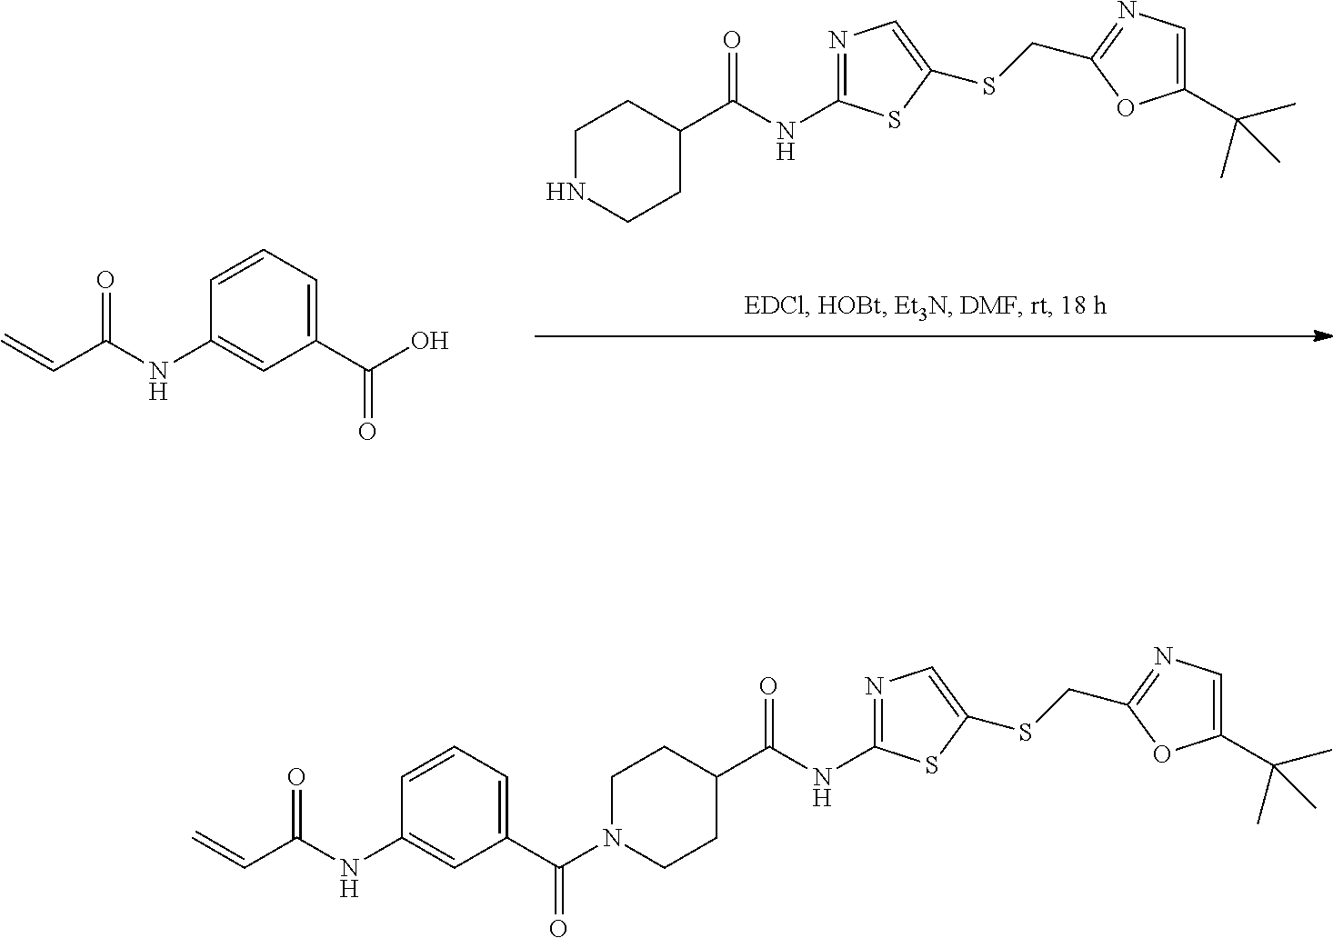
C1=CC=C(C(N2CCC(C(NC3=NC=C(SCC4=NC=C(C(C)(C)C)O4)S3)=O)CC2)=O)C=C1NC(=O)C=C.C1NCCC(C(NC2=NC=C(SCC3=NC=C(C(C)(C)C)O3)S2)=O)C1.C1=CC=C(C(O)=O)C=C1NC(C=C)=O
